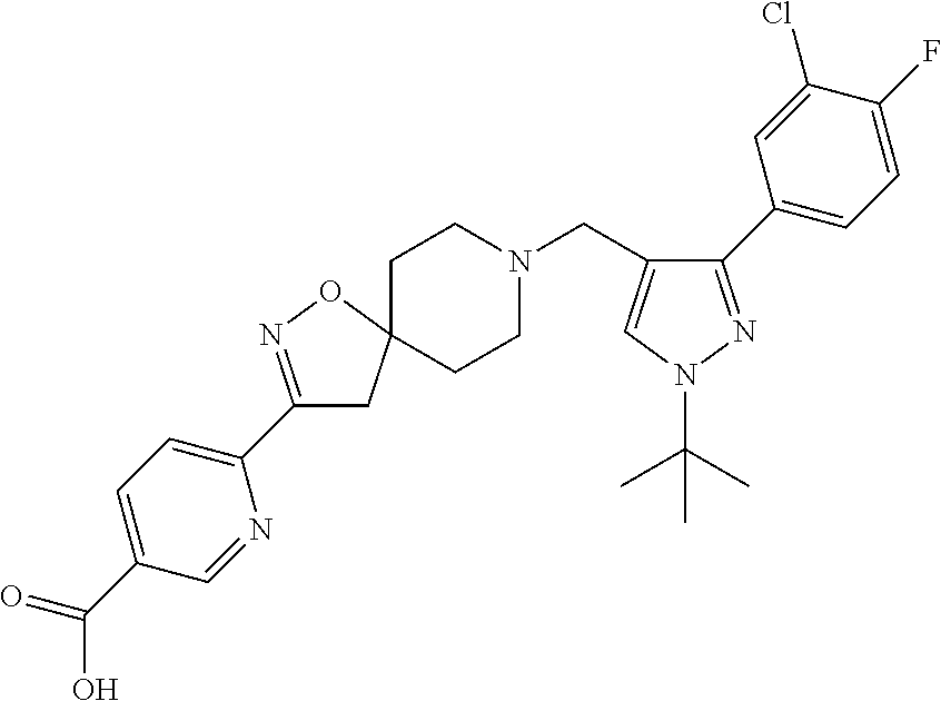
C1(C2=CC=C(C(O)=O)C=N2)=NOC2(C1)CCN(CC1=CN(C(C)(C)C)N=C1C1=CC=C(F)C(Cl)=C1)CC2
